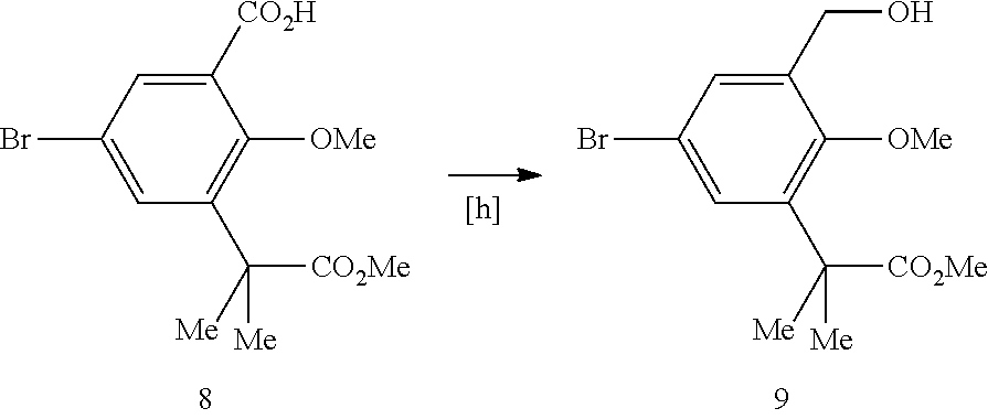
C1([CO2H])=CC(Br)=CC(C([CO2Me])([Me])[Me])=C1[OMe].C1(CO)=CC(Br)=CC(C([CO2Me])([Me])[Me])=C1[OMe]
